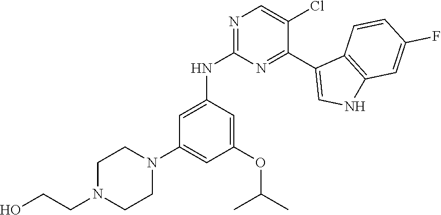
N1=C(NC2=CC(N3CCN(CCO)CC3)=CC(OC(C)C)=C2)N=C(C2=CNC3=C2C=CC(F)=C3)C(Cl)=C1
